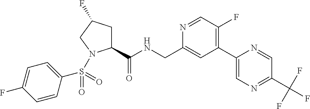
C1(C(NCC2=CC(C3=CN=C(C(F)(F)F)C=N3)=C(F)C=N2)=O)CC(F)CN1S(C1=CC=C(F)C=C1)(=O)=O
